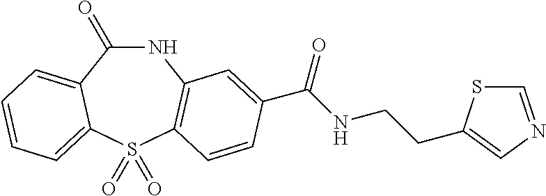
N1C(=O)C2=CC=CC=C2S(=O)(=O)C2=C1C=C(C(NCCC1=CN=CS1)=O)C=C2
